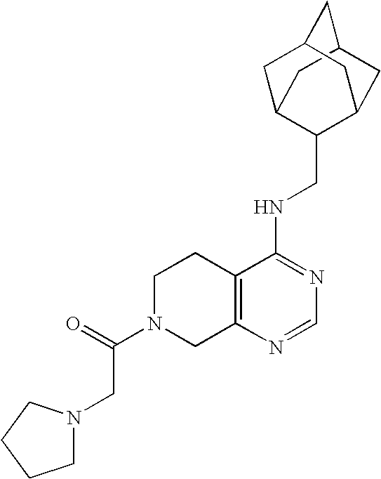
C12=C(N=CN=C1NCC1C3CC4CC(C3)CC1C4)CN(C(CN1CCCC1)=O)CC2
